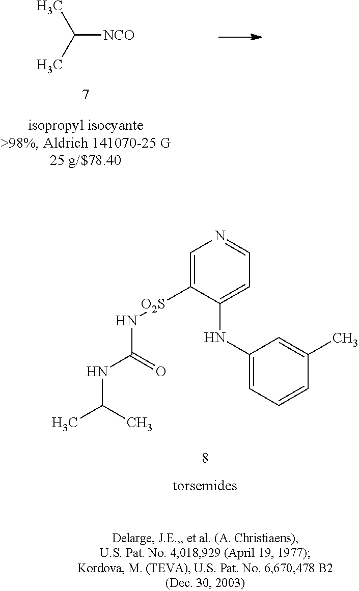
C([NCO])(C)C.C1=C([O2S]NC(NC(C)C)=O)C(NC2=CC=CC(C)=C2)=CC=N1
